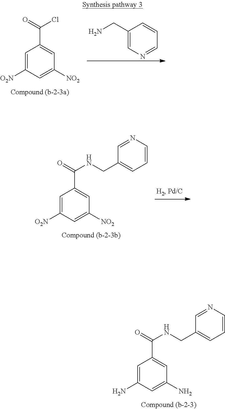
C1=C([O2N])C=C([NO2])C=C1C(=O)Cl.C1(CN)=CN=CC=C1.C1=C([O2N])C=C([NO2])C=C1C(=O)NCC1=CC=CN=C1.C1=C(N)C=C(N)C=C1C(=O)NCC1=CC=CN=C1
